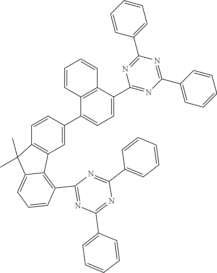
C1(C2=CC3=C(C=C2)C(C)(C)C2=CC=CC(C4=NC(C5=CC=CC=C5)=NC(C5=CC=CC=C5)=N4)=C32)=CC=C(C2=NC(C3=CC=CC=C3)=NC(C3=CC=CC=C3)=N2)C2=C1C=CC=C2
